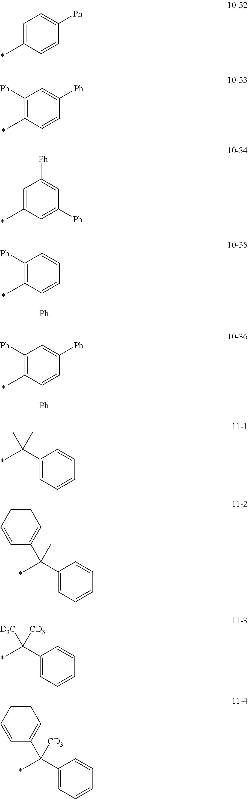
C1=C(C)C=CC([Ph])=C1.C1([Ph])=C(C)C=CC([Ph])=C1.C1=C(C)C=C([Ph])C=C1[Ph].C1([Ph])=C(C)C([Ph])=CC=C1.C1([Ph])=C(C)C([Ph])=CC([Ph])=C1.C1(C(C)(C)C)=CC=CC=C1.C1(C(C)(C2=CC=CC=C2)C)=CC=CC=C1.C1(C(C)([D3C])[CD3])=CC=CC=C1.C1(C(C)(C2=CC=CC=C2)[CD3])=CC=CC=C1
